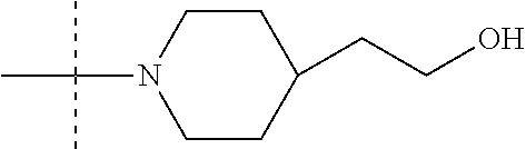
C1CN(C(C)(C)C)CCC1CCO
